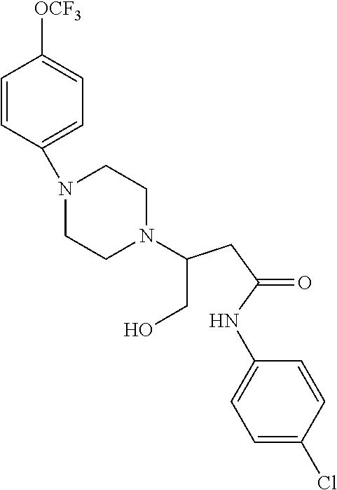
C(CO)(CC(NC1=CC=C(Cl)C=C1)=O)N1CCN(C2=CC=C([OCF3])C=C2)CC1
